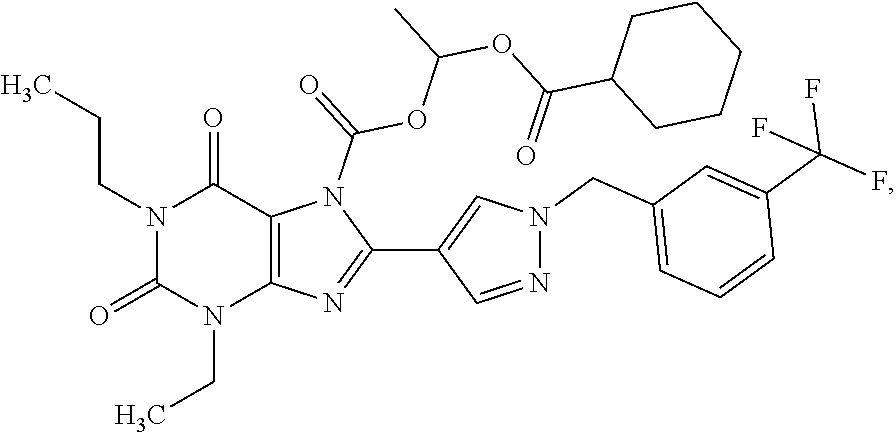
N1(CCC)C(=O)N(CC)C2=C(C1=O)N(C(OC(OC(C1CCCCC1)=O)C)=O)C(C1=CN(CC3=CC=CC(C(F)(F)F)=C3)N=C1)=N2
